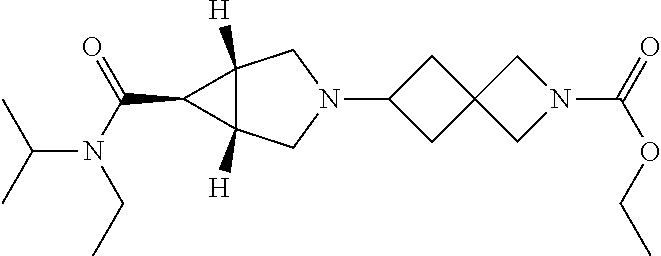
C1C(N2CC3([H])C([H])(C2)C3C(=O)N(C(C)C)CC)CC12CN(C(=O)OCC)C2
